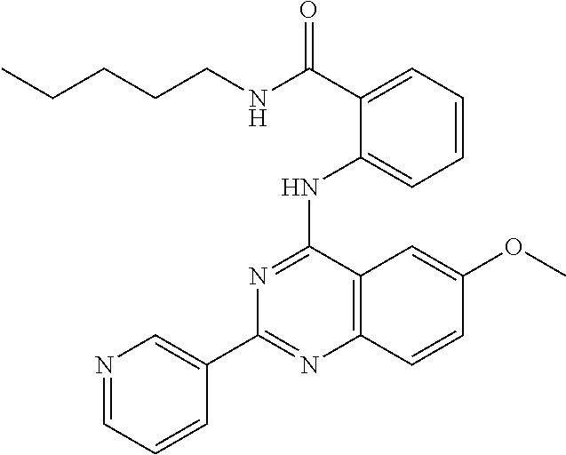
C1(C2=CN=CC=C2)=NC2=C(C(NC3=CC=CC=C3C(NCCCCC)=O)=N1)C=C(OC)C=C2
